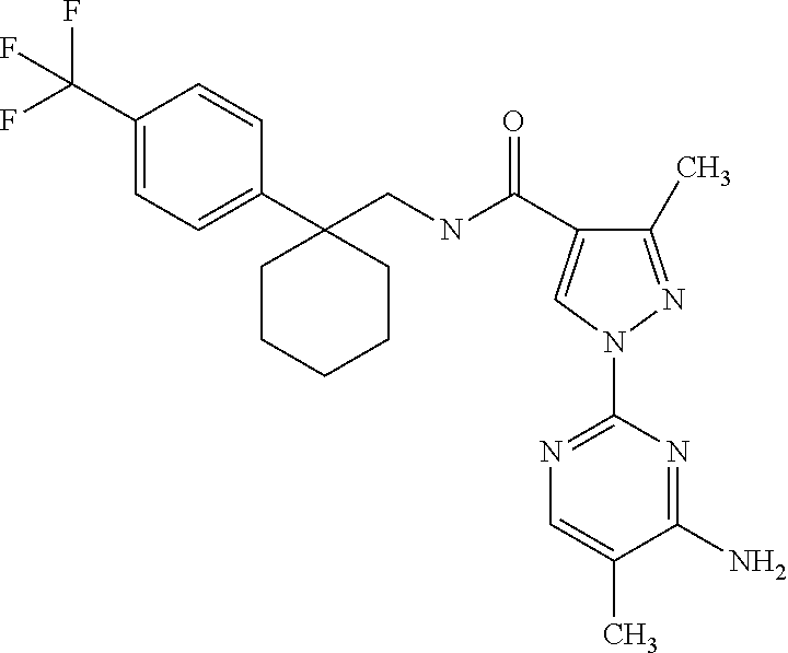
C(NC(=O)C1=CN(C2=NC=C(C)C(N)=N2)N=C1C)C1(C2=CC=C(C(F)(F)F)C=C2)CCCCC1
